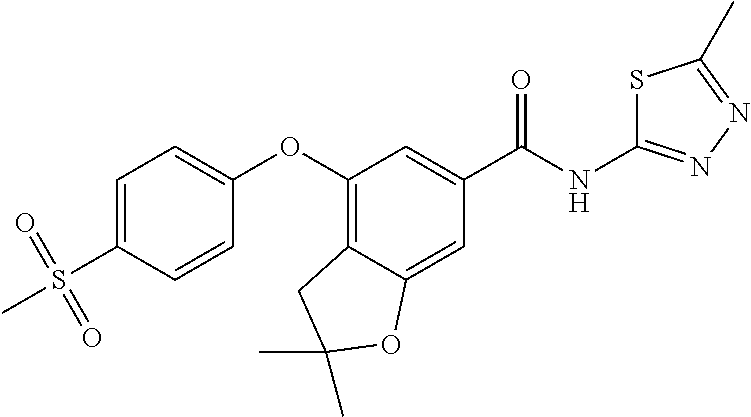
C1=C(S(C)(=O)=O)C=CC(OC2=C3C(=CC(C(NC4=NN=C(C)S4)=O)=C2)OC(C)(C)C3)=C1
